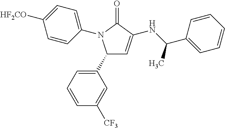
C1(C2=CC=CC([CF3])=C2)C=C(NC(C2=CC=CC=C2)C)C(=O)N1C1=CC=C([HF2CO])C=C1
